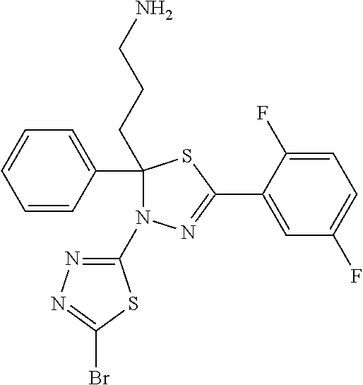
C1(C2=CC=CC=C2)(CCCN)N(C2=NN=C(Br)S2)N=C(C2=CC(F)=CC=C2F)S1
